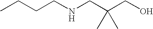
C(CCNCC(CO)(C)C)C
